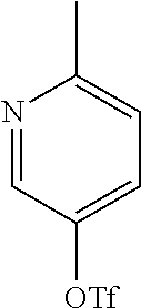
N1=CC([OTf])=CC=C1C
